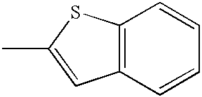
C12=C(C=CC=C1)C=C(C)S2
